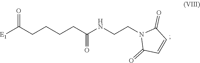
[E1]C(CCCCC(NCCN1C(=O)C=CC1=O)=O)=O
